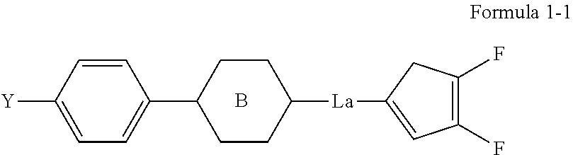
[Y]C1=CC=C(C2CCC([La]C3=CC(F)=C(F)C3)CC2)C=C1.B
